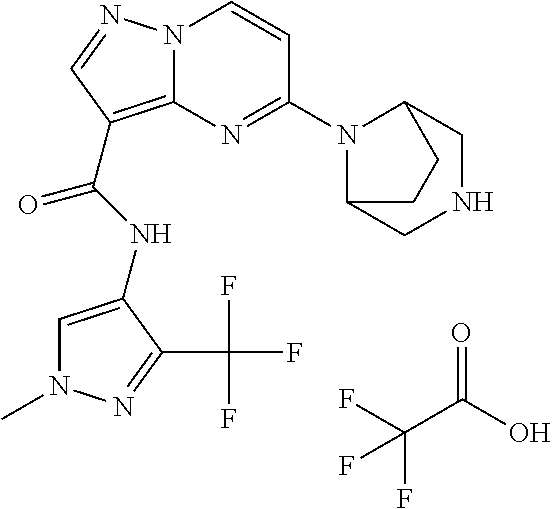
N12C(=C(C(NC3=CN(C)N=C3C(F)(F)F)=O)C=N1)N=C(N1C3CNCC1CC3)C=C2.FC(C(O)=O)(F)F
